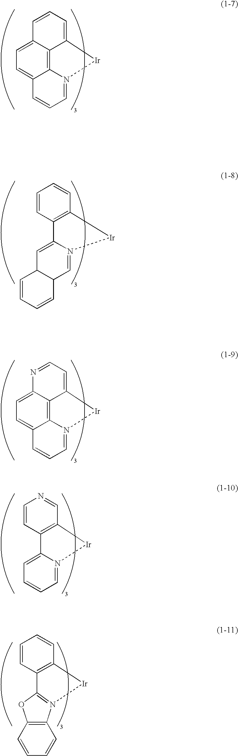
C12=CC=CC3=CC=C4C(=C13)N(=CC=C4)[Ir]2.C1=CC2=C(C=C1)[Ir]N1=CC3C(C=C21)C=CC=C3.C12=CC=NC3=CC=C4C(=C13)N(=CC=C4)[Ir]2.C12=C(C=CN=C1)C1=CC=CC=N1[Ir]2.C12=C(C=CC=C1)C1=N([Ir]2)C2=C(O1)C=CC=C2
